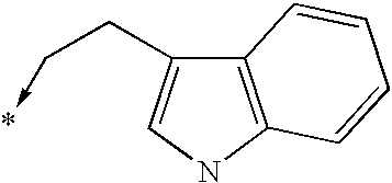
C12=C(NC=C1CC->*)C=CC=C2
